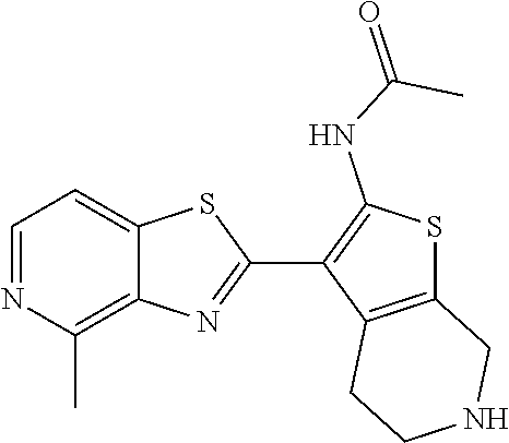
C12=C(C)N=CC=C1SC(C1=C(NC(=O)C)SC3=C1CCNC3)=N2
